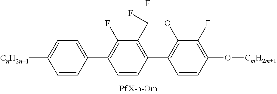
[CnH2n+1]C1=CC=C(C2=C(F)C3=C(C=C2)C2=C(OC3(F)F)C(F)=C(O[CmH2m+1])C=C2)C=C1
